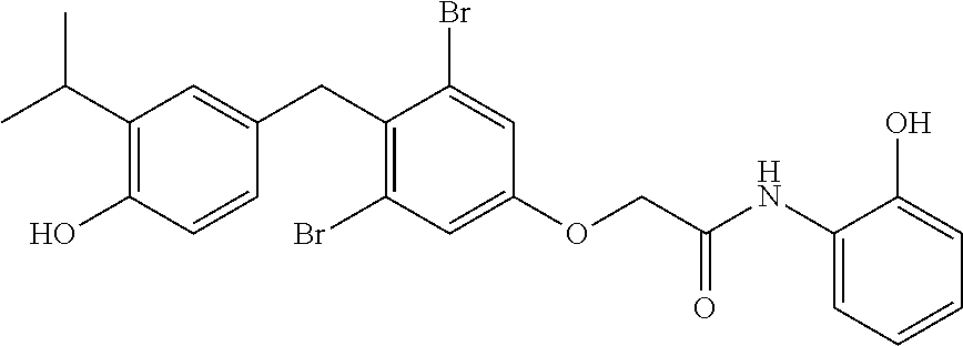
C1(CC2=CC(C(C)C)=C(O)C=C2)=C(Br)C=C(OCC(NC2=CC=CC=C2O)=O)C=C1Br
